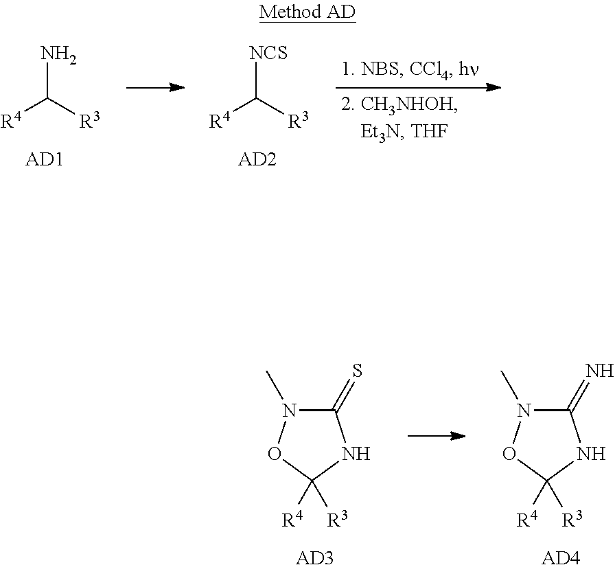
NC([R3])[R4].[NCS]C([R3])[R4].[AD1].[AD2].C1(=S)N(C)OC([R3])([R4])N1.C1(=N)N(C)OC([R3])([R4])N1.[AD3].[AD4]
